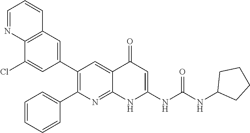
C12=C(C=C(C3=C(C4=CC=CC=C4)N=C4C(=C3)C(=O)C=C(NC(NC3CCCC3)=O)N4)C=C1Cl)C=CC=N2
